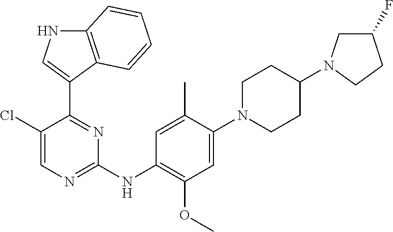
C1(Cl)=CN=C(NC2=C(OC)C=C(N3CCC(N4CC(F)CC4)CC3)C(C)=C2)N=C1C1=CNC2=C1C=CC=C2
